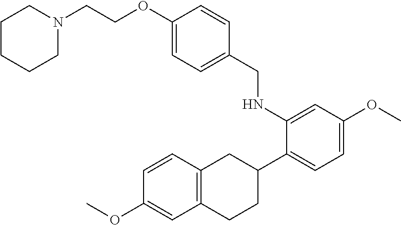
C(NC1=CC(OC)=CC=C1C1CC2=C(CC1)C=C(OC)C=C2)C1=CC=C(OCCN2CCCCC2)C=C1
